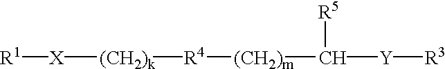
[X]([(CH2)k][R4][(CH2)m]C([Y][R3])[R5])[R1]
